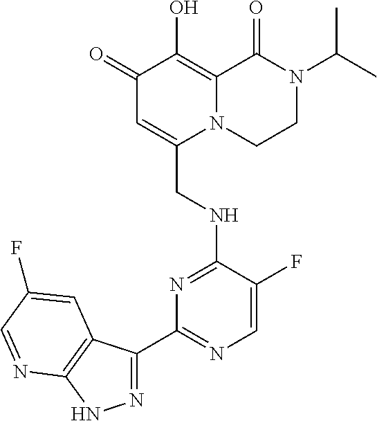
C1(=O)C=C(CNC2=NC(C3=NNC4=C3C=C(F)C=N4)=NC=C2F)N2C(=C1O)C(=O)N(C(C)C)CC2
